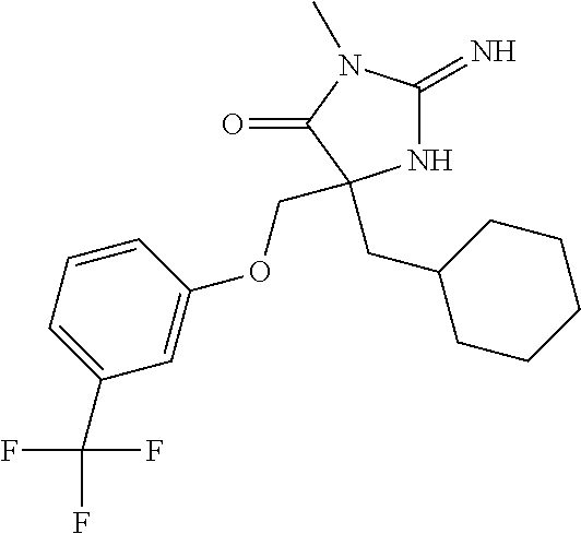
N1C(=N)N(C)C(=O)C1(CC1CCCCC1)COC1=CC(C(F)(F)F)=CC=C1
